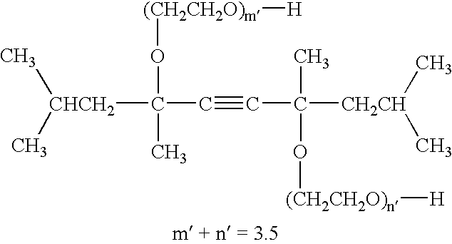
[CHCH2](C(C#CC(C)(O[(CH2CH2O)n][H])[CH2CH](C)C)(O[(CH2CH2O)m][H])C)(C)C
